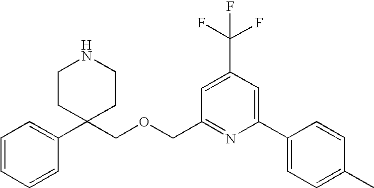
C1=CC=CC(C2(COCC3=NC(C4=CC=C(C)C=C4)=CC(C(F)(F)F)=C3)CCNCC2)=C1
